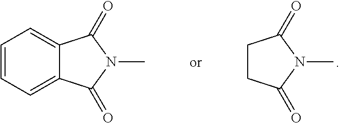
C1CC(=O)N(C)C1=O.C1=CC=C2C(=C1)C(=O)N(C)C2=O
